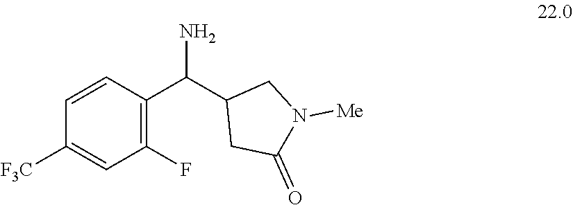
C1(F)=C(C(C2CC(=O)N([Me])C2)N)C=CC([F3C])=C1
